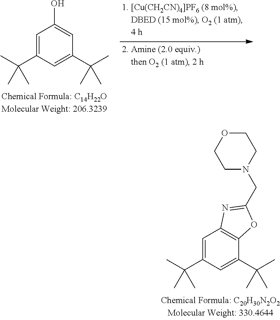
C1=C(C(C)(C)C)C=C(C(C)(C)C)C=C1O.C1=C(C(C)(C)C)C=C(C(C)(C)C)C2=C1N=C(CN1CCOCC1)O2
